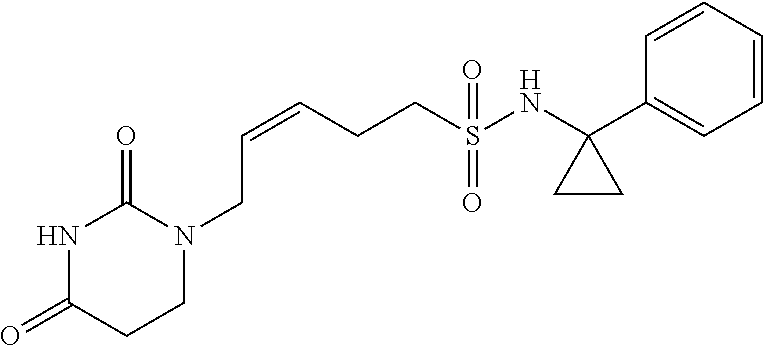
C(CCS(NC1(C2=CC=CC=C2)CC1)(=O)=O)=CCN1C(=O)NC(=O)CC1
